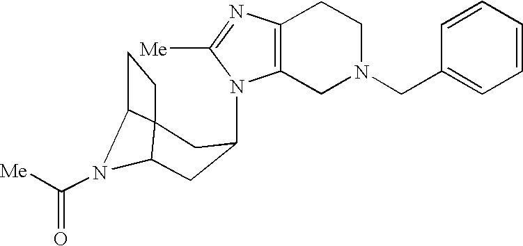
N1(C2CC3N(C([Me])=O)C4C3(CC4)C2)C2=C(N=C1[Me])CCN(CC1=CC=CC=C1)C2
